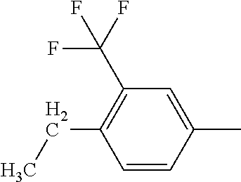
C1(C)=CC(C(F)(F)F)=C(CC)C=C1
